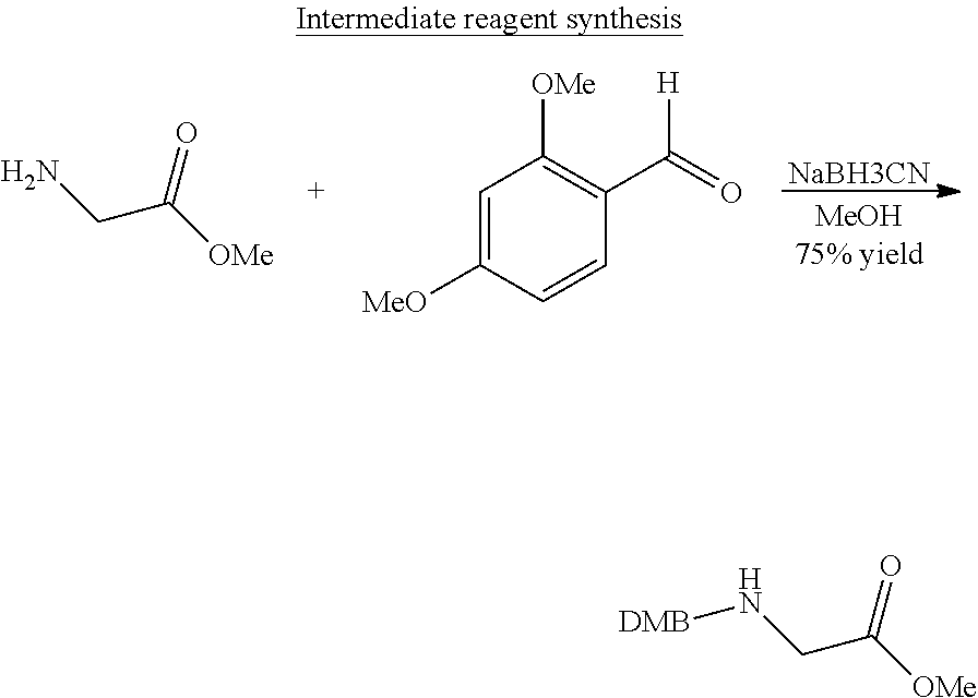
NCC([OMe])=O.C1=C([MeO])C=CC(C(=O)[H])=C1[OMe].[NaBH3CN].N(CC([OMe])=O)[DMB]
